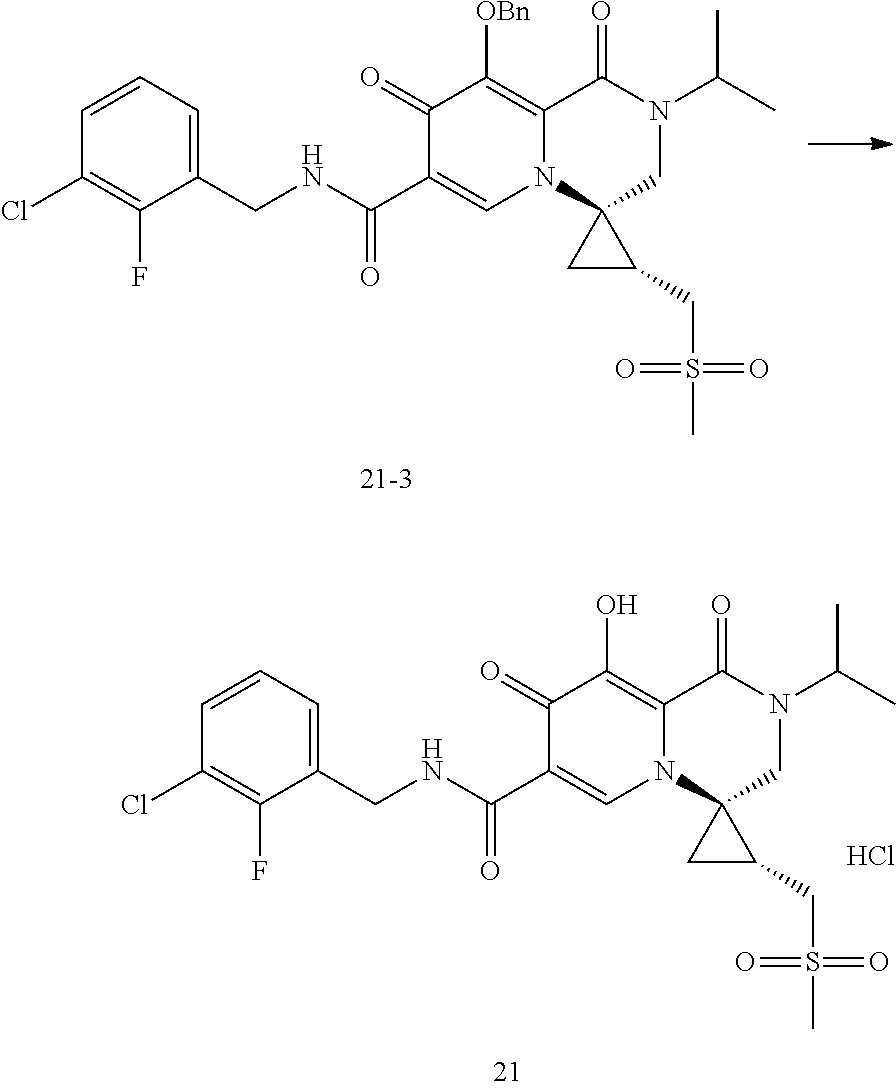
C1(CNC(C2=CN3C(=C([OBn])C2=O)C(=O)N(C(C)C)CC32CC2CS(C)(=O)=O)=O)=CC=CC(Cl)=C1F.C1(CNC(C2=CN3C(=C(O)C2=O)C(=O)N(C(C)C)CC32CC2CS(=O)(C)=O)=O)=CC=CC(Cl)=C1F.Cl
